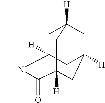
C1C2([H])CC3([H])CC1([H])CC([H])(C(=O)N2C)C3
